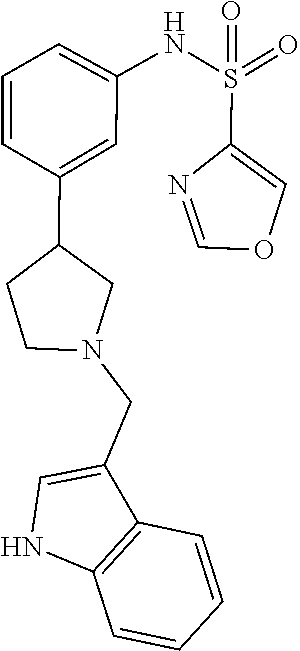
C12=C(NC=C1CN1CCC(C3=CC(NS(=O)(=O)C4=COC=N4)=CC=C3)C1)C=CC=C2
